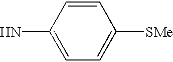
C1(N)=CC=C([SMe])C=C1
